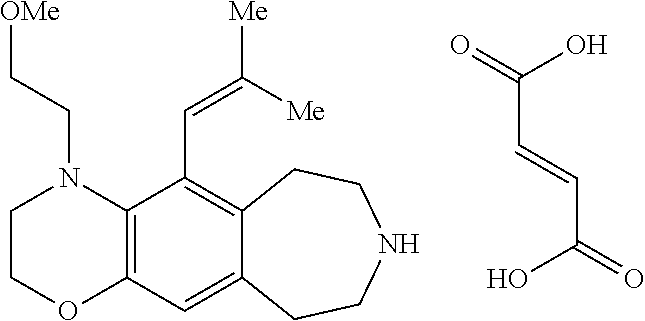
C12=C(C=C3C(=C1C=C([Me])[Me])CCNCC3)OCCN2CC[OMe].C(C(=O)O)=CC(=O)O
